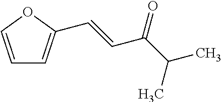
C1=COC(C=CC(C(C)C)=O)=C1
